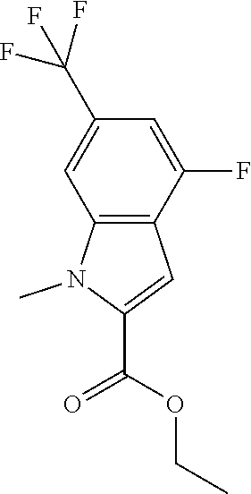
C12=C(C=C(C(=O)OCC)N1C)C(F)=CC(C(F)(F)F)=C2
